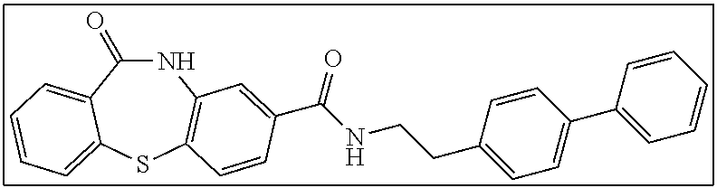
C1(=O)NC2=C(SC3=CC=CC=C13)C=CC(C(NCCC1=CC=C(C3=CC=CC=C3)C=C1)=O)=C2
